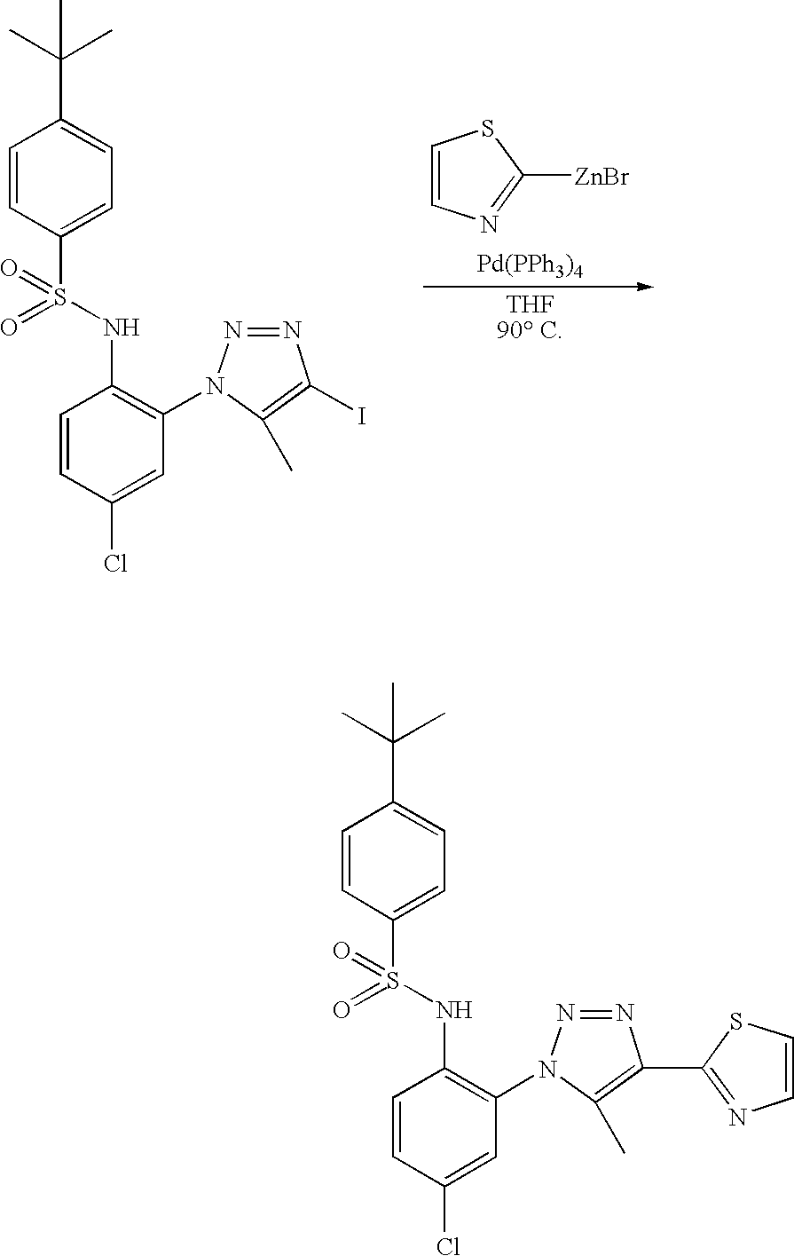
C1=CN=C([ZnBr])S1.[Pd(PPh3)4].C1=CC(S(NC2=C(N3N=NC(I)=C3C)C=C(Cl)C=C2)(=O)=O)=CC=C1C(C)(C)C.C1=CC(S(NC2=C(N3N=NC(C4=NC=CS4)=C3C)C=C(Cl)C=C2)(=O)=O)=CC=C1C(C)(C)C
